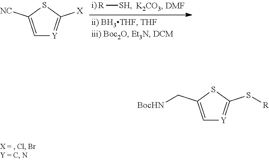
C1=C(C[BocHN])SC(S[R])=[Y]1.C1=C([NC])SC([X])=[Y]1.[R][SH]
